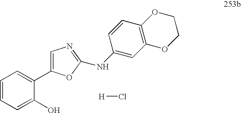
[H]Cl.C1=CC=C(O)C(C2=CN=C(NC3=CC4=C(C=C3)OCCO4)O2)=C1
